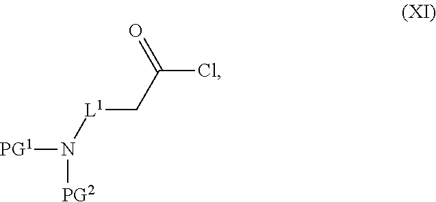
[L1](N([PG1])[PG2])CC(Cl)=O
